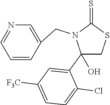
C1(C2=CC([F3C])=CC=C2Cl)(O)CSC(=S)N1CC1=CN=CC=C1
